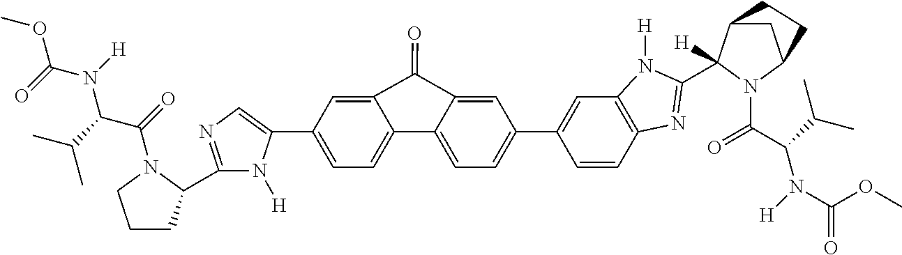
C1=C2C3=CC=C(C4=CN=C(C5CCCN5C(C(N(C(OC)=O)[H])C(C)C)=O)N4[H])C=C3C(=O)C2=CC(C2=CC3=C(C=C2)N=C(C2([H])C4CC(N2C(=O)C(C(C)C)N([H])C(=O)OC)CC4)N3[H])=C1
